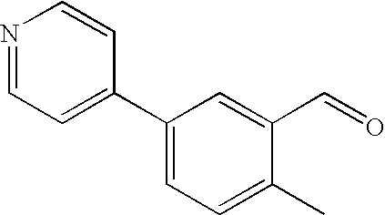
O=CC1=CC(C2=CC=NC=C2)=CC=C1C
